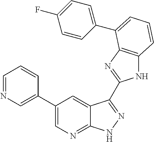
C1(C2=CN=CC=C2)=CN=C2C(=C1)C(C1=NC3=C(N1)C=CC=C3C1=CC=C(F)C=C1)=NN2
